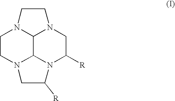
C1CN2C3C4N1CCN4CC([R])N3C([R])C2
